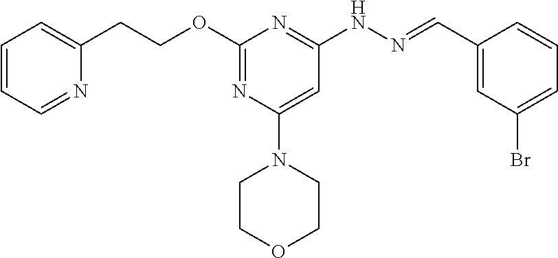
O(C1=NC(N2CCOCC2)=CC(NN=CC2=CC(Br)=CC=C2)=N1)CCC1=CC=CC=N1
